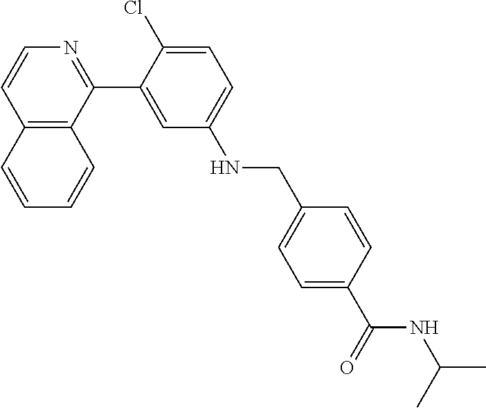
C12=C(C(C3=CC(NCC4=CC=C(C(=O)NC(C)C)C=C4)=CC=C3Cl)=NC=C1)C=CC=C2
